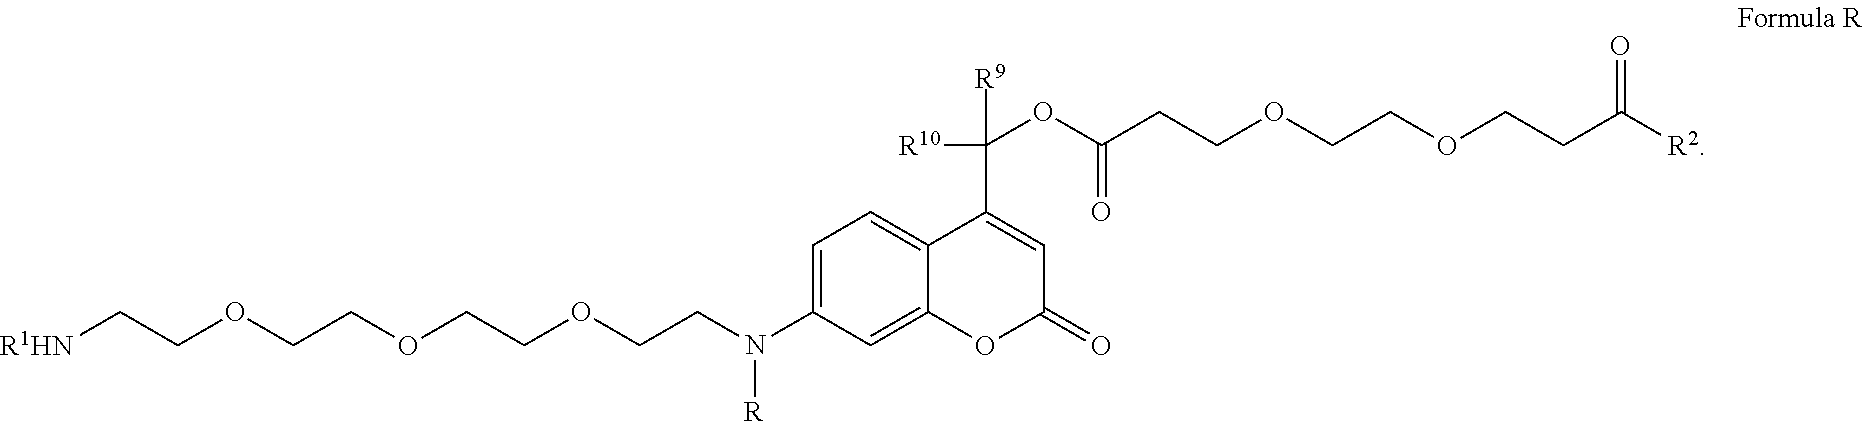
[R1HN]CCOCCOCCOCCN(C1=CC=C2C(=C1)OC(=O)C=C2C([R10])([R9])OC(CCOCCOCCC([R2])=O)=O)[R]
